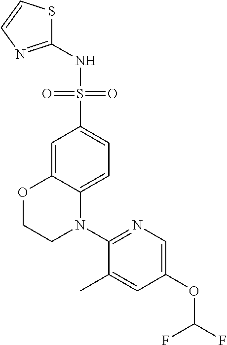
C1=C2C(=CC=C1S(=O)(=O)NC1=NC=CS1)N(C1=NC=C(OC(F)F)C=C1C)CCO2
